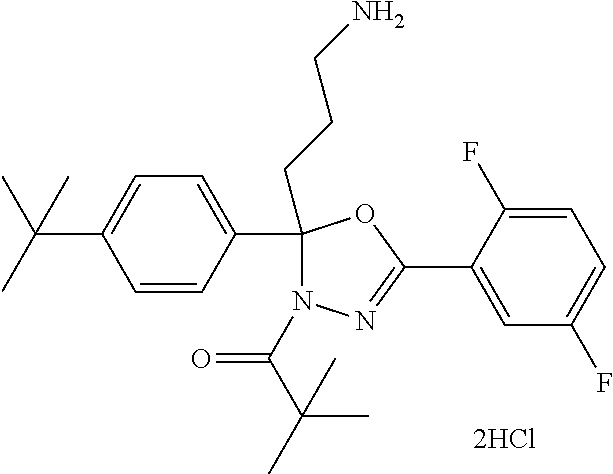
C1=C(F)C(C2=NN(C(=O)C(C)(C)C)C(CCCN)(C3=CC=C(C(C)(C)C)C=C3)O2)=CC(F)=C1
